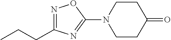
C1CC(=O)CCN1C1=NC(CCC)=NO1
